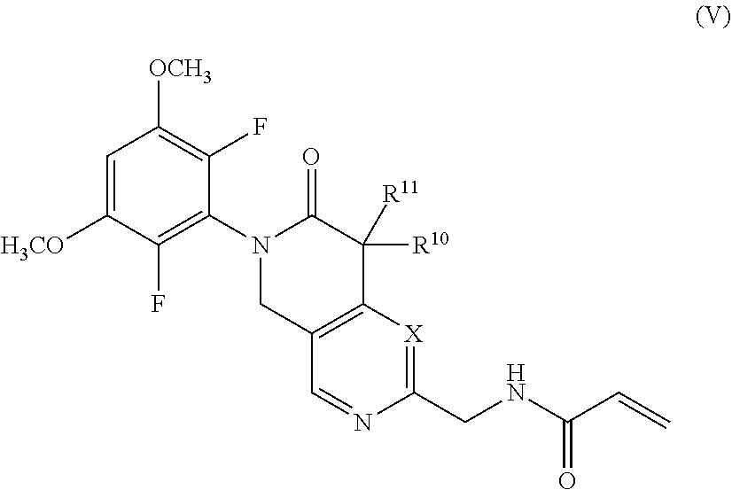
C1=C([H3CO])C(F)=C(N2CC3=C(C([R10])([R11])C2=O)[X]=C(CNC(C=C)=O)N=C3)C(F)=C1[OCH3]
